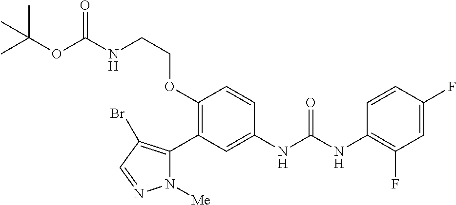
C1(OCCNC(=O)OC(C)(C)C)=C(C2=C(Br)C=NN2[Me])C=C(NC(NC2=C(F)C=C(F)C=C2)=O)C=C1
